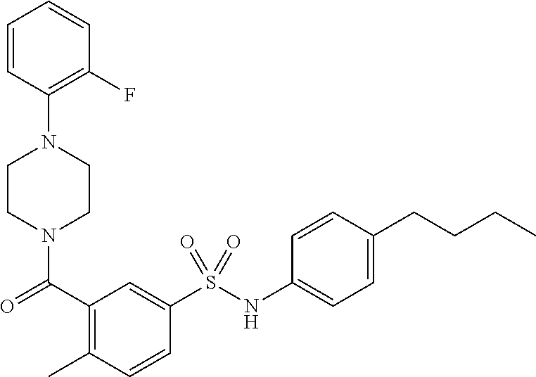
C1=CC(N2CCN(C(C3=C(C)C=CC(S(NC4=CC=C(CCCC)C=C4)(=O)=O)=C3)=O)CC2)=C(F)C=C1
